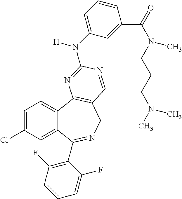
C1=C(Cl)C=C2C(=C1)C1=C(CN=C2C2=C(F)C=CC=C2F)C=NC(N(C2=CC=CC(C(=O)N(CCCN(C)C)C)=C2)[H])=N1
